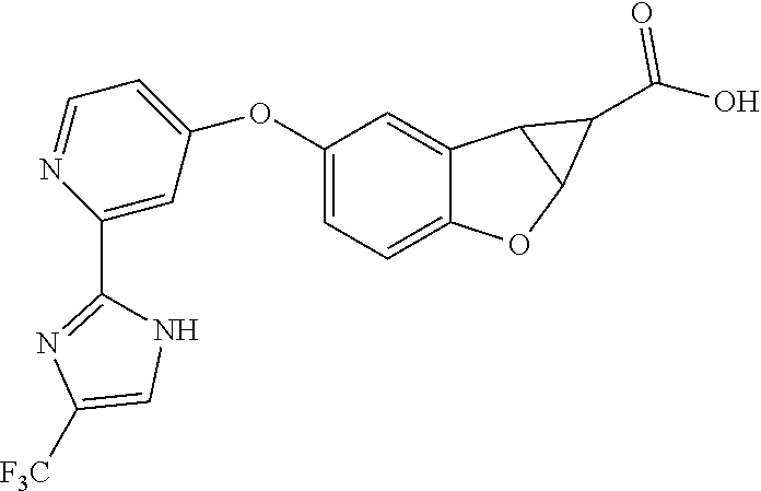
N1=CC=C(OC2=CC=C3C(=C2)C2C(O3)C2C(O)=O)C=C1C1=NC([F3C])=CN1
